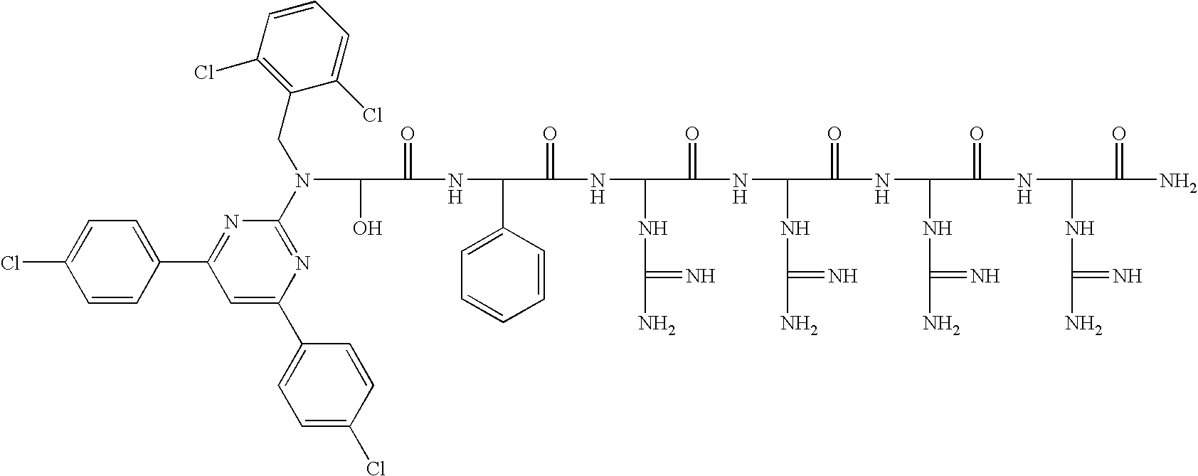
OC(C(=O)NC(C1=CC=CC=C1)C(=O)NC(NC(N)=N)C(=O)NC(NC(N)=N)C(=O)NC(NC(N)=N)C(=O)NC(NC(N)=N)C(=O)N)N(CC1=C(Cl)C=CC=C1Cl)C1=NC(C2=CC=C(Cl)C=C2)=CC(C2=CC=C(Cl)C=C2)=N1
